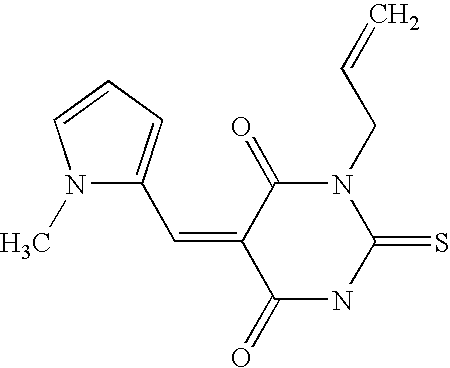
O=C1C(=CC2=CC=CN2C)C(=O)N(CC=C)C(=S)N1
